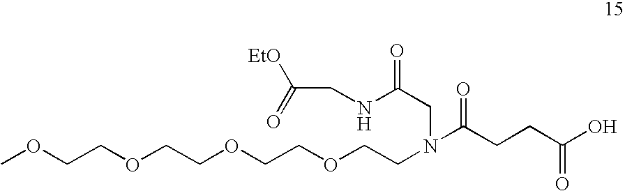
COCCOCCOCCOCCN(CC(NCC([EtO])=O)=O)C(CCC(O)=O)=O
